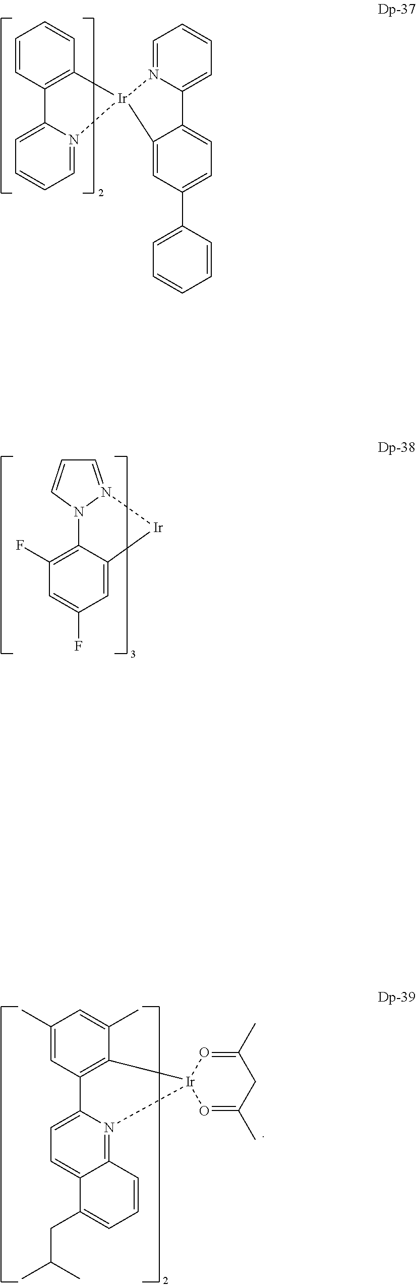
C1=CC2=C(C=C1)[Ir]1(N3=CC=CC=C23)N2=CC=CC=C2C2=CC=C(C3=CC=CC=C3)C=C12.N12C3=C(F)C=C(F)C=C3[Ir]N1=CC=C2.[Ir]12(O=C(C)CC(C)=O1)C1=C(C=C(C)C=C1C)C1=CC=C3C(=N21)C=CC=C3CC(C)C
